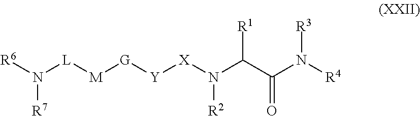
[R6]N([L][M][G][Y][X]N([R2])C(C(N([R3])[R4])=O)[R1])[R7]
